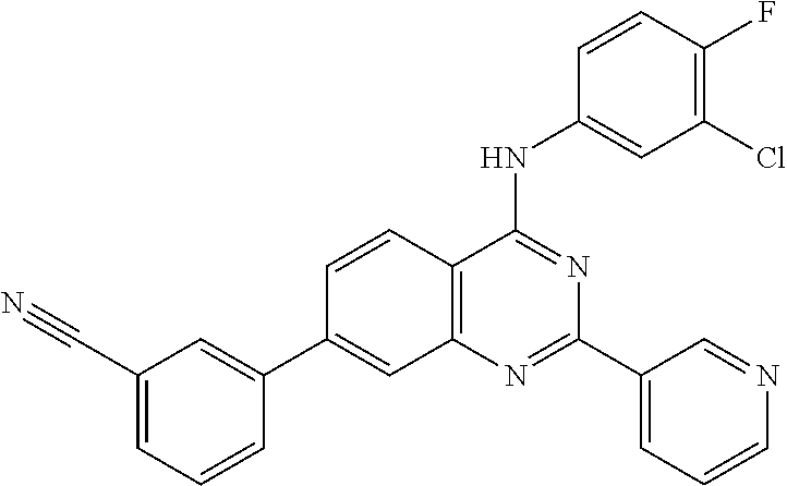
C12=C(N=C(C3=CC=CN=C3)N=C1NC1=CC(Cl)=C(F)C=C1)C=C(C1=CC(C#N)=CC=C1)C=C2
